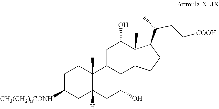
C1C2([H])C(C)(CCC1[CH3(CH2)nCONH])C1CC(O)C3(C)C(C(CC[COOH])C)CCC3C1C(O)C2
